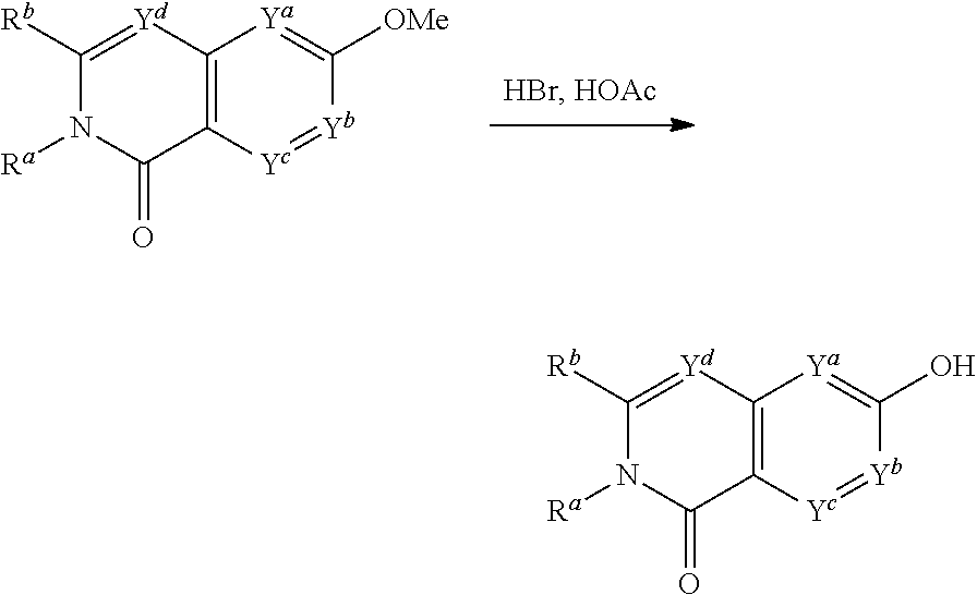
C12=C([Yc]=[Yb]C([OMe])=[Ya]1)C(=O)N([Ra])C([Rb])=[Yd]2.C12=C([Yc]=[Yb]C(O)=[Ya]1)C(=O)N([Ra])C([Rb])=[Yd]2
